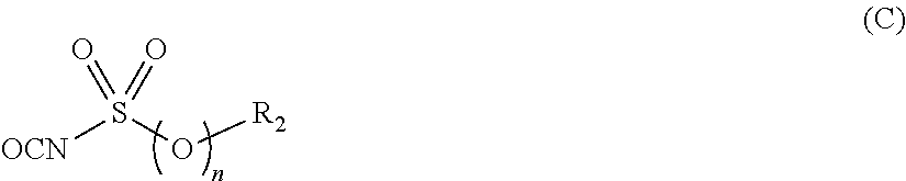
[OCN]S(O[R2])(=O)=O
